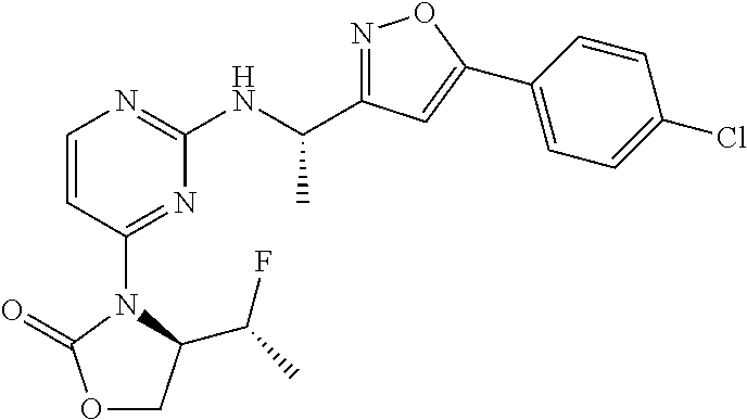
N1=C(C(NC2=NC=CC(N3C(C(C)F)COC3=O)=N2)C)C=C(C2=CC=C(Cl)C=C2)O1
